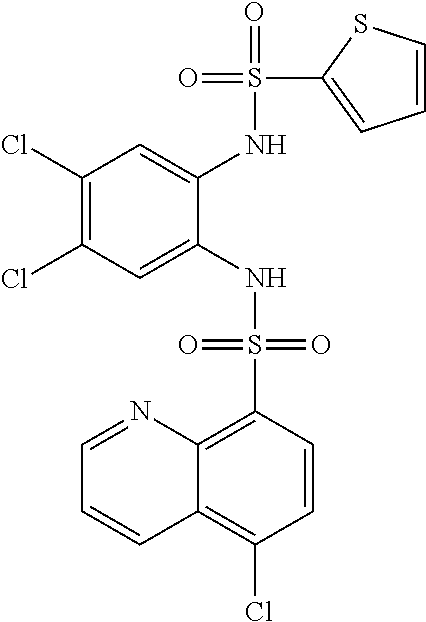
C1(Cl)=C(Cl)C=C(NS(=O)(=O)C2=C3C(=C(Cl)C=C2)C=CC=N3)C(NS(=O)(C2=CC=CS2)=O)=C1
